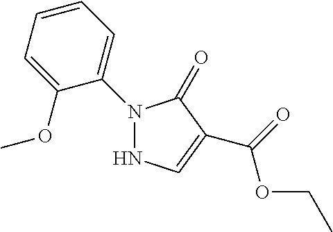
C1=CC=C(OC)C(N2NC=C(C(=O)OCC)C2=O)=C1
